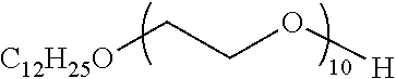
[C12H25O]CCO[H]
